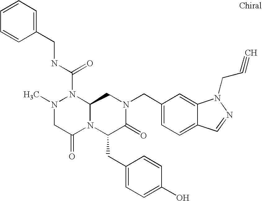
N1(C(NCC2=CC=CC=C2)=O)N(C)CC(=O)N2C1CN(CC1=CC=C3C(=C1)N(CC#C)N=C3)C(=O)C2CC1=CC=C(O)C=C1
